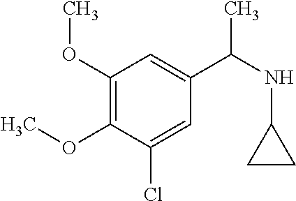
C1(OC)=C(OC)C(Cl)=CC(C(NC2CC2)C)=C1
